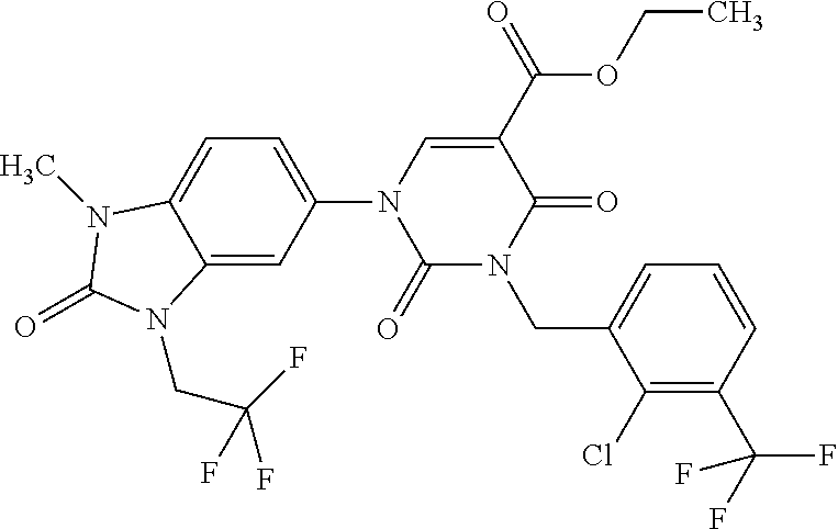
C12=CC(N3C(=O)N(CC4=CC=CC(C(F)(F)F)=C4Cl)C(=O)C(C(=O)OCC)=C3)=CC=C1N(C)C(=O)N2CC(F)(F)F
